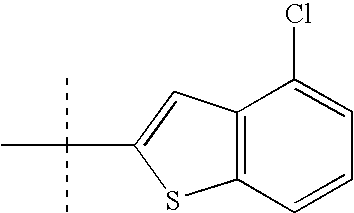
C1=C(Cl)C2=C(C=C1)SC(C(C)(C)C)=C2
